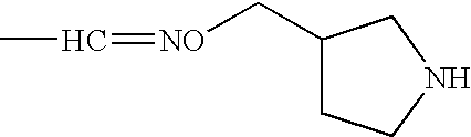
CC=[NO]CC1CCNC1
